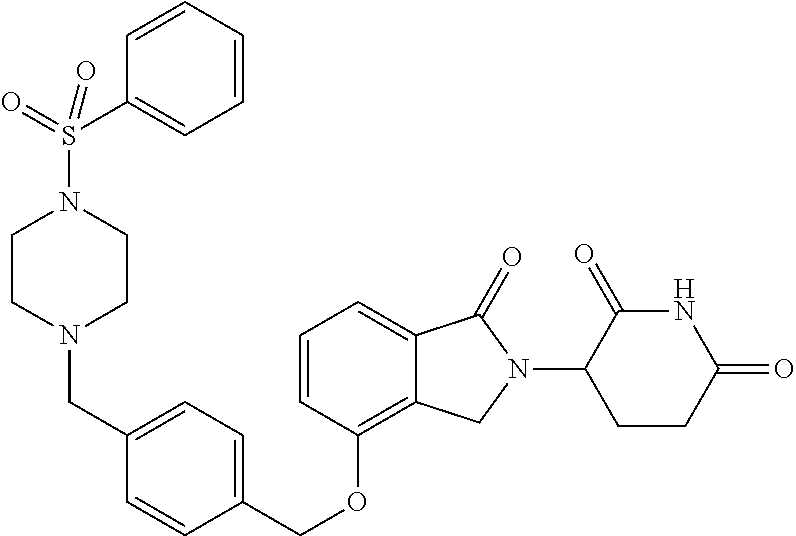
C(OC1=C2C(=CC=C1)C(=O)N(C1C(=O)NC(=O)CC1)C2)C1=CC=C(CN2CCN(S(=O)(=O)C3=CC=CC=C3)CC2)C=C1
